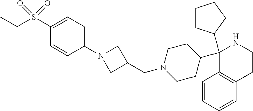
C1(C2CCCC2)(C2CCN(CC3CN(C4=CC=C(S(CC)(=O)=O)C=C4)C3)CC2)C2=C(CCN1)C=CC=C2
